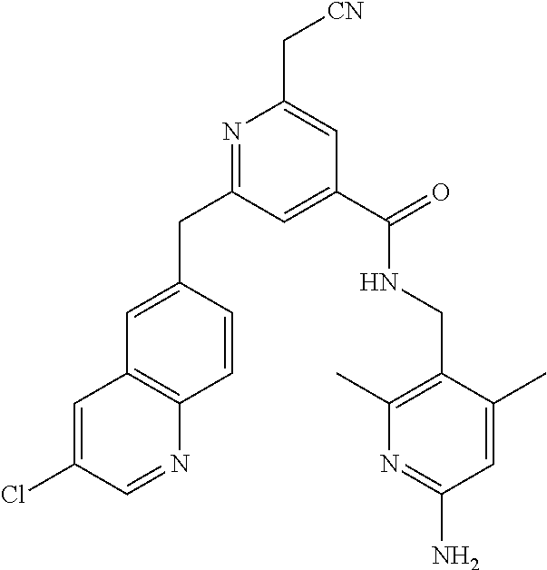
C1=C(CC2=NC(C[CN])=CC(C(NCC3=C(C)N=C(N)C=C3C)=O)=C2)C=CC2=C1C=C(Cl)C=N2
